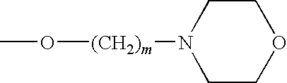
O([(CH2)m]N1CCOCC1)C
